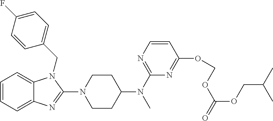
C1=CC=C2C(=C1)N(CC1=CC=C(F)C=C1)C(N1CCC(N(C3=NC=CC(OCOC(=O)OCC(C)C)=N3)C)CC1)=N2
